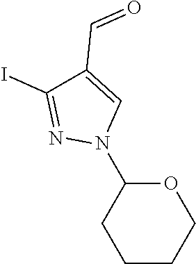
C1(N2C=C(C=O)C(I)=N2)OCCCC1
